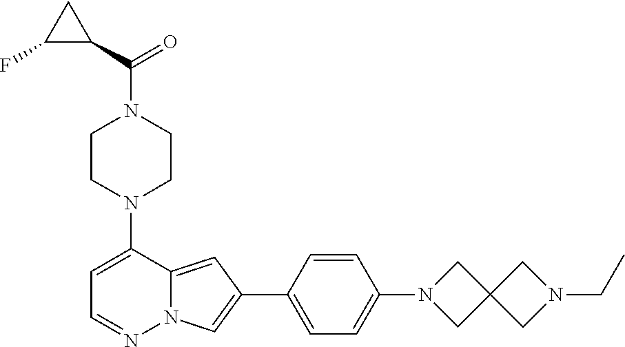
N1(C2=CC=NN3C2=CC(C2=CC=C(N4CC5(C4)CN(CC)C5)C=C2)=C3)CCN(C(C2CC2F)=O)CC1
